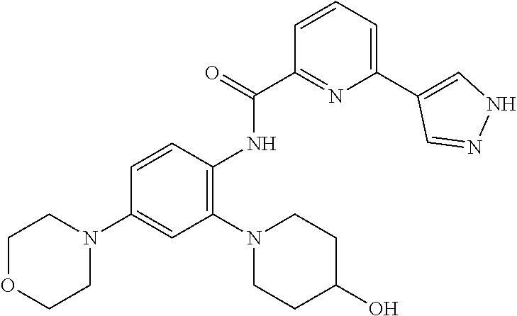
C1(C(=O)NC2=C(N3CCC(O)CC3)C=C(N3CCOCC3)C=C2)=NC(C2=CNN=C2)=CC=C1
